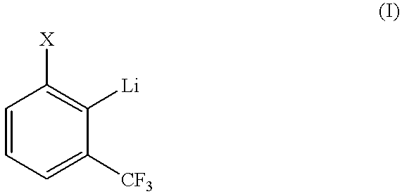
C1=CC=C([CF3])C([Li])=C1[X]
